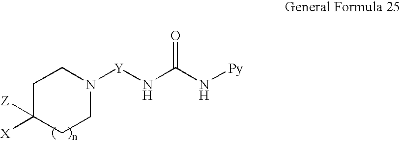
C1C([X])([Z])CCN([Y]NC(N[Py])=O)C1
